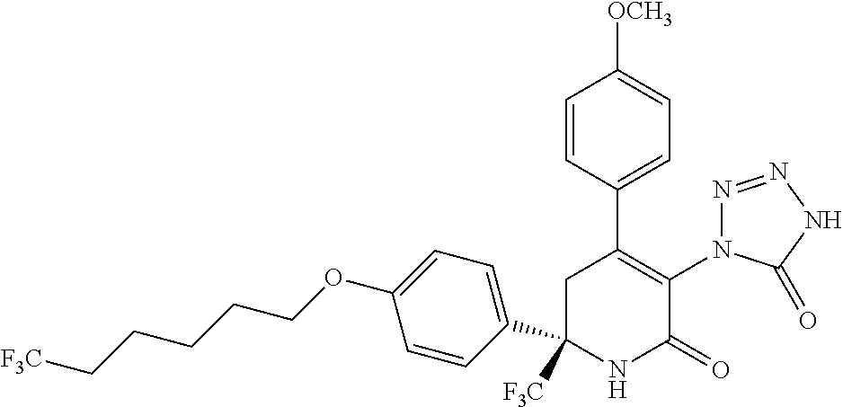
C1=CC(C2=C(N3N=NNC3=O)C(=O)NC([F3C])(C3=CC=C(OCCCCC[F3C])C=C3)C2)=CC=C1[OCH3]
